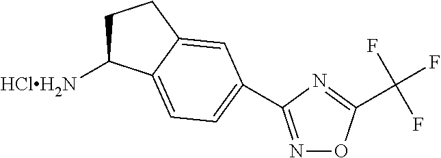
C1C([HClH2N])C2=CC=C(C3=NOC(C(F)(F)F)=N3)C=C2C1
